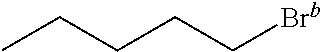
CCCCC[Brb]
